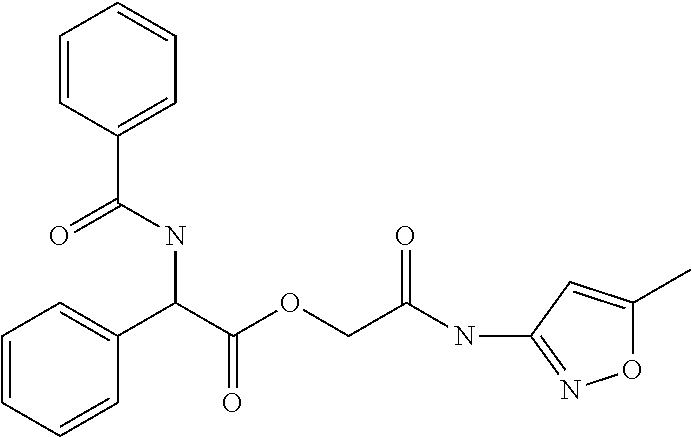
C(C(OCC(NC1=NOC(C)=C1)=O)=O)(C1=CC=CC=C1)NC(C1=CC=CC=C1)=O
